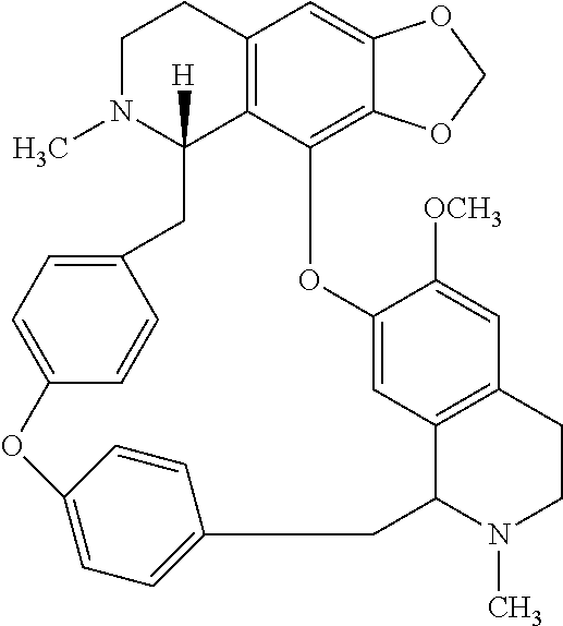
C12=C3C(=C4C(=C1)OCO4)OC1=CC4=C(C=C1[OCH3])CCN(C)C4CC1=CC=C(OC4=CC=C(CC3([H])N(C)CC2)C=C4)C=C1
